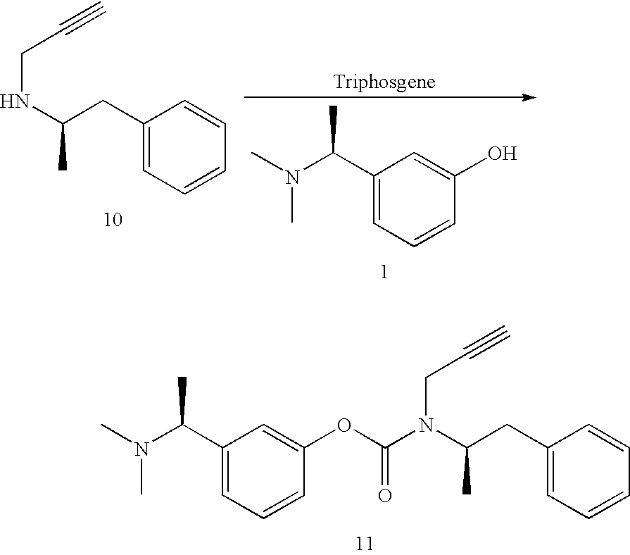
C1(C(N(C)C)C)=CC=CC(O)=C1.C1(CC(NCC#C)C)=CC=CC=C1.C1(C(N(C)C)C)=CC=CC(OC(N(C(CC2=CC=CC=C2)C)CC#C)=O)=C1
